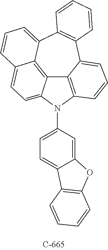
C12=C3N(C4=CC=C5C(=C4)OC4=C5C=CC=C4)C4=CC=C5C(=C14)C(=CC=C5)C1=C(C2=CC=C3)C=CC=C1
